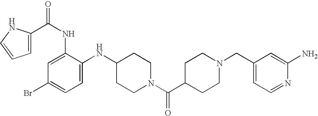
C1(NC2CCN(C(C3CCN(CC4=CC=NC(N)=C4)CC3)=O)CC2)=CC=C(Br)C=C1NC(=O)C1=CC=CN1
